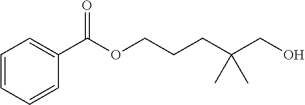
C1=CC=CC(C(OCCCC(CO)(C)C)=O)=C1
